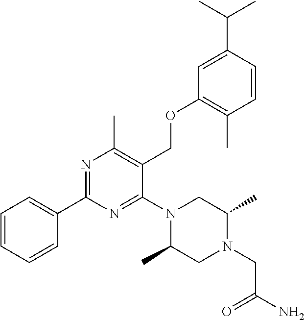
C1=CC=CC(C2=NC(C)=C(COC3=C(C)C=CC(C(C)C)=C3)C(N3C(C)CN(CC(N)=O)C(C)C3)=N2)=C1
